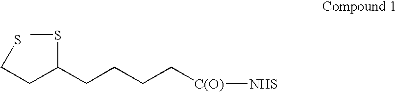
CSC(CCCC[C(O)][NHS])CCS
